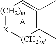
[(CH2)m]1[X][(CH2)n]C(C)=C(C)=C1
